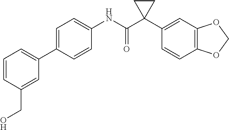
C1(C2=CC=CC(CO)=C2)=CC=C(NC(C2(C3=CC4=C(C=C3)OCO4)CC2)=O)C=C1
